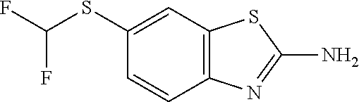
C1(SC(F)F)=CC2=C(C=C1)N=C(N)S2
